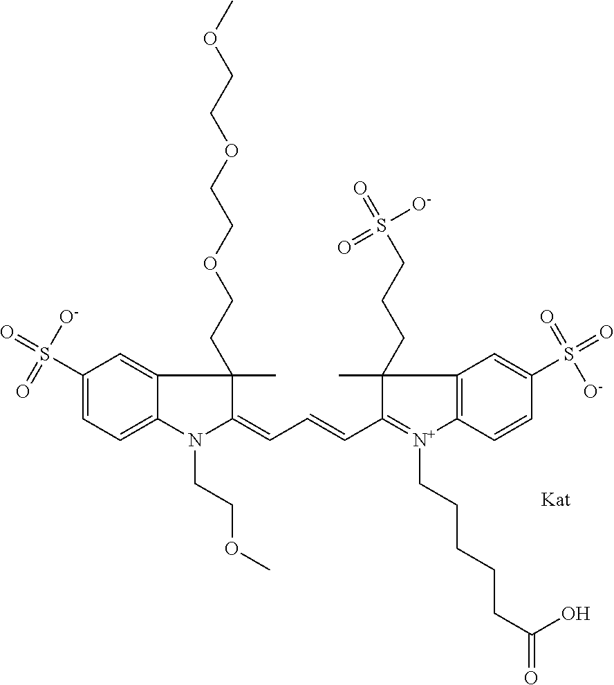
C1(=CC=CC2=[N+](CCCCCC(=O)O)C3=C(C=C(S(=O)(=O)[O-])C=C3)C2(CCCS(=O)([O-])=O)C)N(CCOC)C2=CC=C(S(=O)([O-])=O)C=C2C1(C)CCOCCOCCOC
